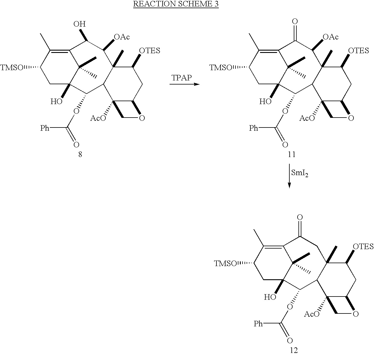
C1([TMSO])CC2(O)C(C)(C)C(=C1C)C(O)C([OAc])C1(C)C(C2OC(=O)[Ph])C2([AcO])C(CC1[OTES])OC2.[SmI2].C1([TMSO])CC2(O)C(C)(C)C(=C1C)C(=O)C([OAc])C1(C)C(C2OC(=O)[Ph])C2([AcO])C(CC1[OTES])OC2.C1([TMSO])CC2(O)C(C)(C)C(=C1C)C(=O)CC1(C)C(C2OC(=O)[Ph])C2([AcO])C(CC1[OTES])OC2
